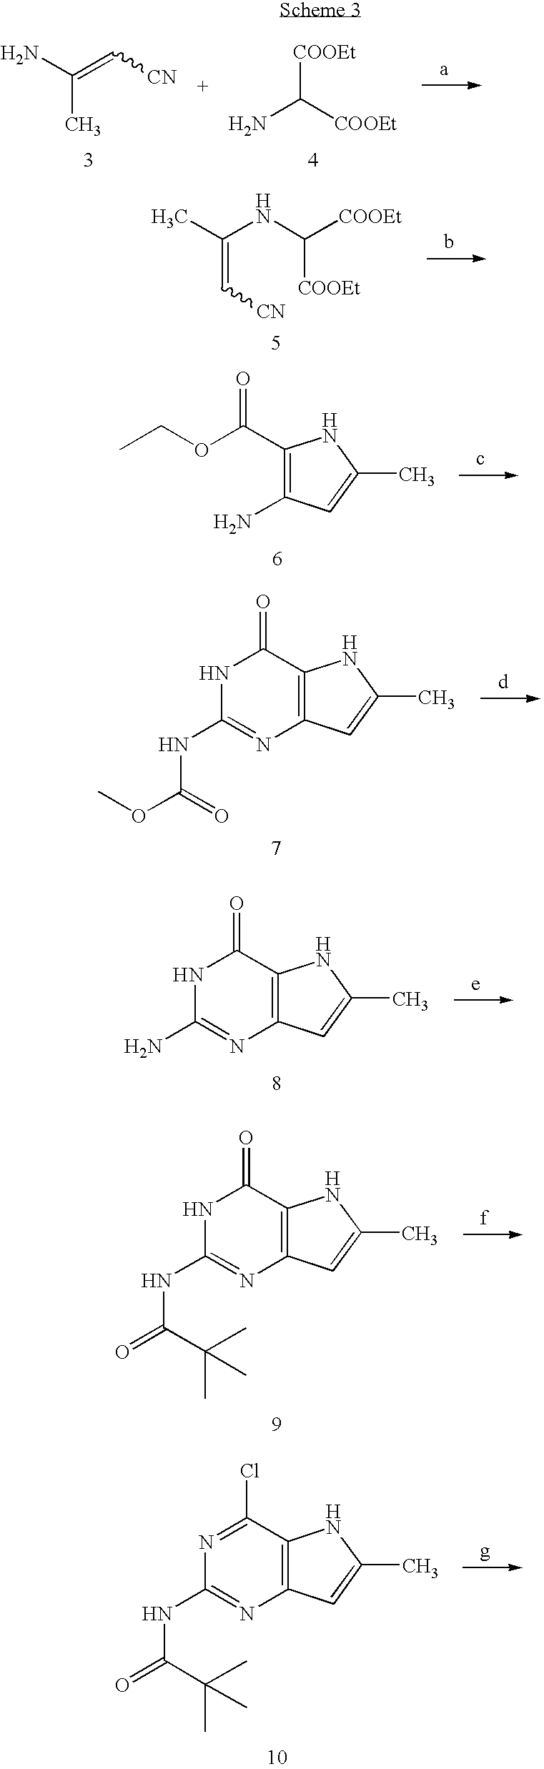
CC(N)=C[CN].[COOEt]C([COOEt])N.C(=C[CN])(NC([COOEt])[COOEt])C.C1(C(OCC)=O)=C(N)C=C(C)N1.N1C(NC(=O)OC)=NC2=C(C1=O)NC(C)=C2.N1C(N)=NC2=C(C1=O)NC(C)=C2.N1C(NC(C(C)(C)C)=O)=NC2=C(C1=O)NC(C)=C2.N1=C(Cl)C2=C(N=C1NC(C(C)(C)C)=O)C=C(C)N2
